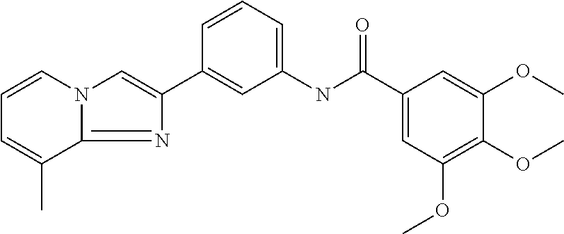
N1=C2N(C=C1C1=CC(NC(C3=CC(OC)=C(OC)C(OC)=C3)=O)=CC=C1)C=CC=C2C
